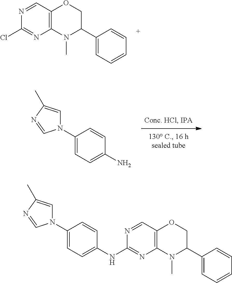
C1(Cl)=NC2=C(OCC(C3=CC=CC=C3)N2C)C=N1.N1(C2=CC=C(N)C=C2)C=C(C)N=C1.C1(NC2=CC=C(N3C=C(C)N=C3)C=C2)=NC2=C(OCC(C3=CC=CC=C3)N2C)C=N1
